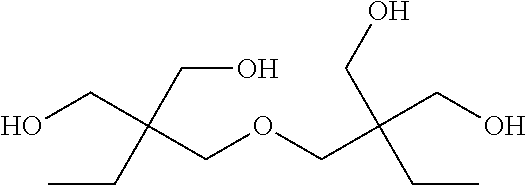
C(OCC(CO)(CC)CO)C(CO)(CC)CO
